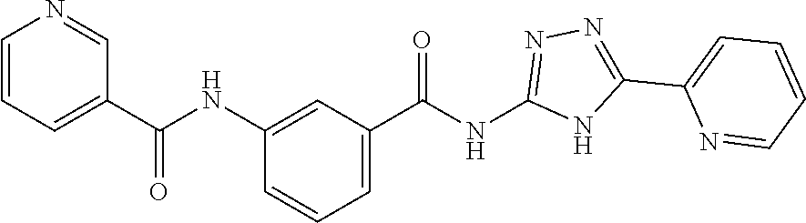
C1(C(=O)NC2=NN=C(C3=CC=CC=N3)N2)=CC=CC(NC(C2=CC=CN=C2)=O)=C1
